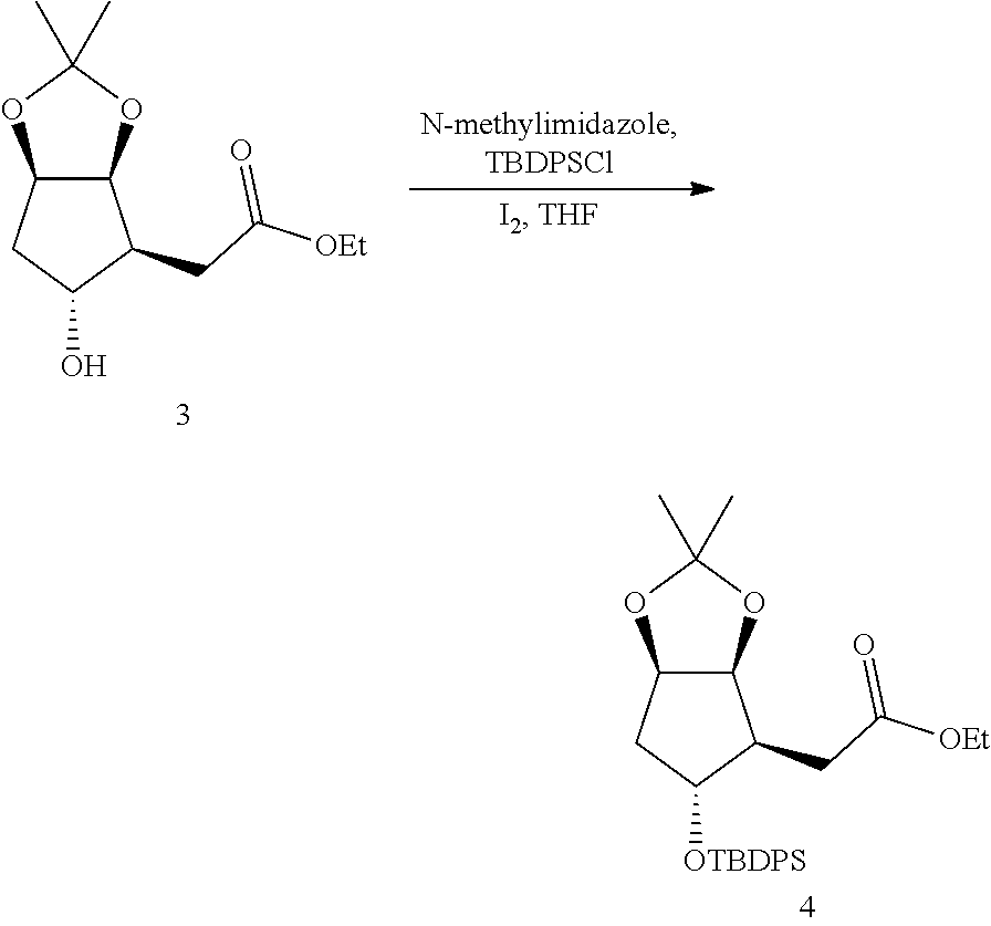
C12C(OC(C)(C)O1)C(CC([OEt])=O)C([OTBDPS])C2.C12C(OC(C)(C)O1)C(CC([OEt])=O)C(O)C2
